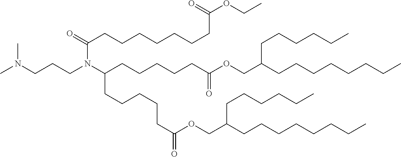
CN(CCCN(C(CCCCCC(OCC(CCCCCCCC)CCCCCC)=O)CCCCCC(=O)OCC(CCCCCCCC)CCCCCC)C(=O)CCCCCCCC(OCC)=O)C
